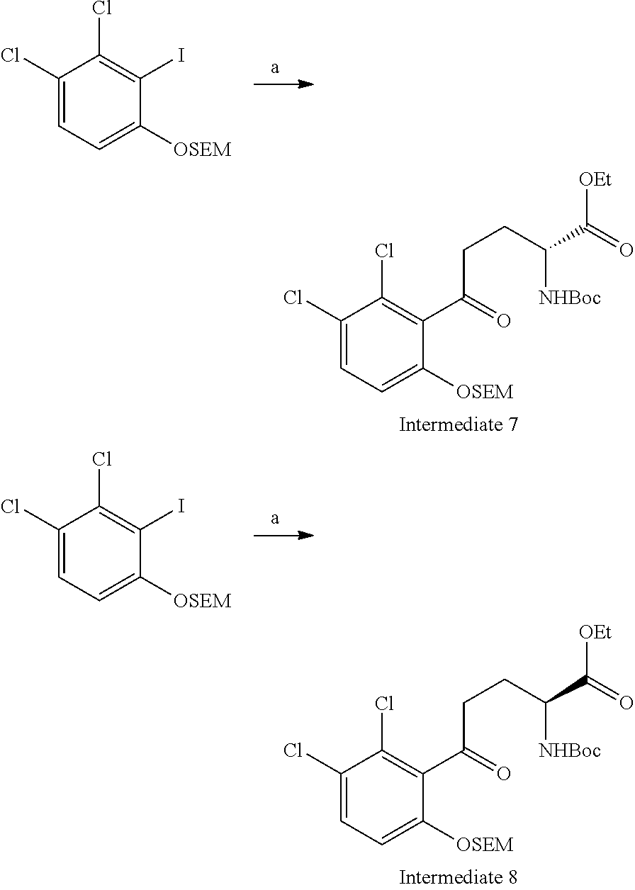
C1(Cl)=CC=C([OSEM])C(C(=O)CCC(C(=O)[OEt])[NHBoc])=C1Cl.C1(Cl)=CC=C([OSEM])C(C(=O)CCC(C(=O)[OEt])[NHBoc])=C1Cl.C1(Cl)=CC=C([OSEM])C(I)=C1Cl.C1(Cl)=CC=C([OSEM])C(I)=C1Cl
